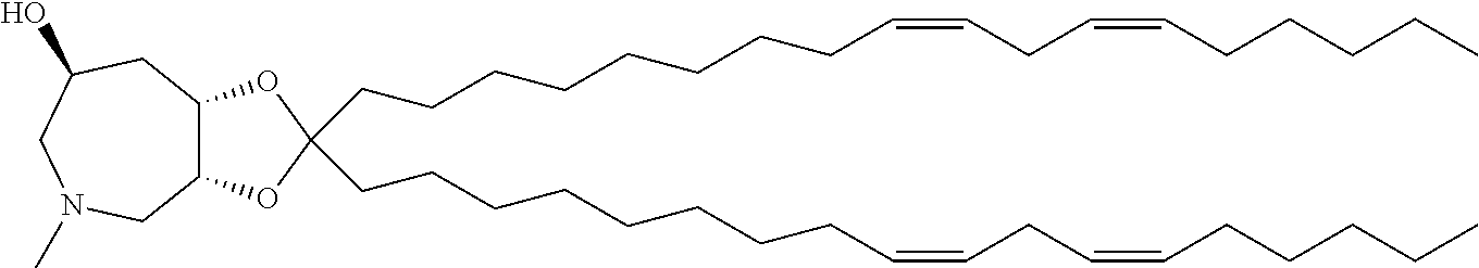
C12C(OC(CCCCCCCCC=CCC=CCCCCC)(CCCCCCCCC=CCC=CCCCCC)O1)CC(O)CN(C)C2
